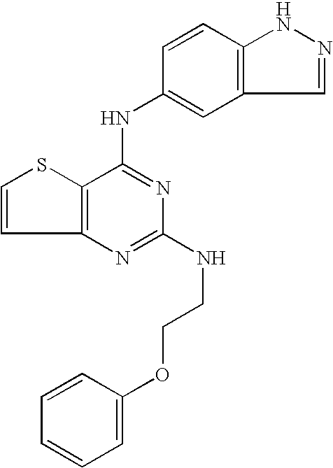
C12=C(C(NC3=CC4=C(C=C3)NN=C4)=NC(NCCOC3=CC=CC=C3)=N1)SC=C2
